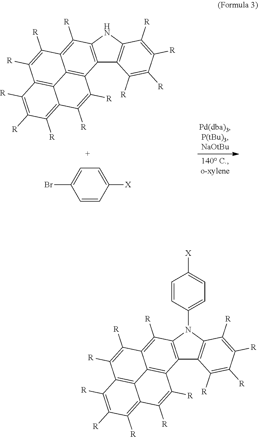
C12=C(NC3=C1C([R])=C([R])C([R])=C3[R])C([R])=C1C3=C2C([R])=C([R])C2=C([R])C([R])=C([R])C(=C32)C([R])=C1[R].C1=C([X])C=CC(Br)=C1.C12=C(N(C3=CC=C([X])C=C3)C3=C1C([R])=C([R])C([R])=C3[R])C([R])=C1C3=C2C([R])=C([R])C2=C([R])C([R])=C([R])C(=C32)C([R])=C1[R]
